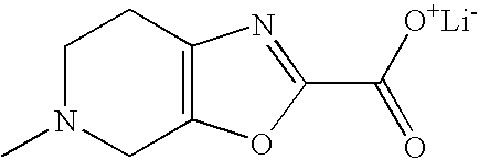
O=C(C1=NC2=C(O1)CN(C)CC2)[O+Li-]
